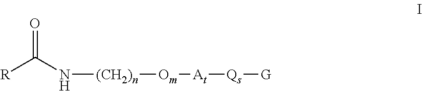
C(N[(CH2)n][Om][At][Qs][G])([R])=O
